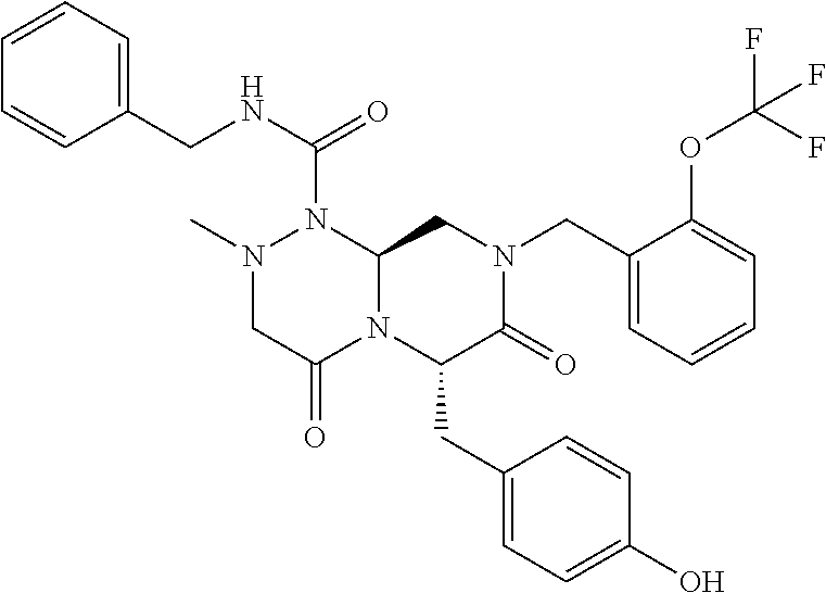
N(C(=O)N1N(C)CC(=O)N2C1CN(CC1=CC=CC=C1OC(F)(F)F)C(=O)C2CC1=CC=C(O)C=C1)CC1=CC=CC=C1
